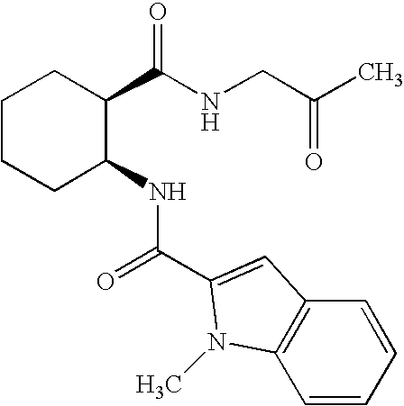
C1CCC(NC(C2=CC3=C(N2C)C=CC=C3)=O)C(C(NCC(C)=O)=O)C1
